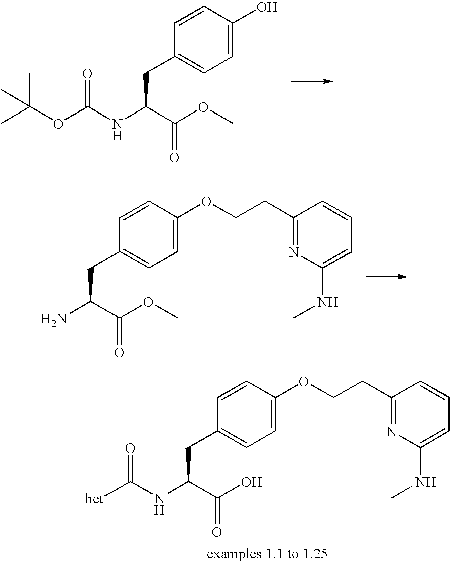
C1=C(O)C=CC(CC(NC(OC(C)(C)C)=O)C(OC)=O)=C1.C1=C(OCCC2=NC(NC)=CC=C2)C=CC(CC(N)C(OC)=O)=C1.C1=C(OCCC2=NC(NC)=CC=C2)C=CC(CC(NC([het])=O)C(O)=O)=C1
